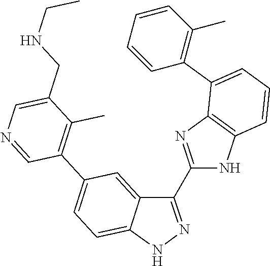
C1(CNCC)=CN=CC(C2=CC=C3C(=C2)C(C2=NC4=C(N2)C=CC=C4C2=C(C)C=CC=C2)=NN3)=C1C
